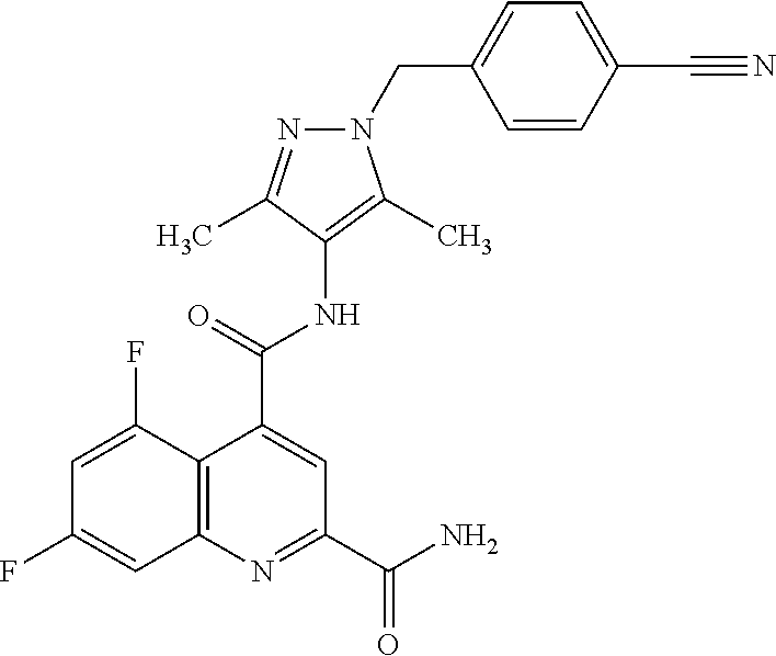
C12=C(N=C(C(N)=O)C=C1C(NC1=C(C)N(CC3=CC=C(C#N)C=C3)N=C1C)=O)C=C(F)C=C2F
